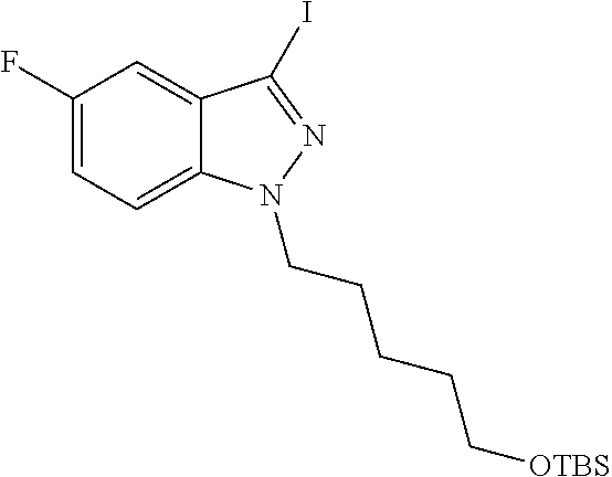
C1(F)=CC=C2C(=C1)C(I)=NN2CCCCC[OTBS]
